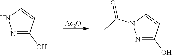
[Ac2O].N1=C(O)C=CN1.N1=C(O)C=CN1C(C)=O
